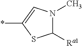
C1([Ra1])N(C)C=C(*)S1
